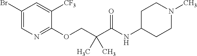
C1(OCC(C(NC2CCN(C)CC2)=O)(C)C)=NC=C(Br)C=C1[CF3]
